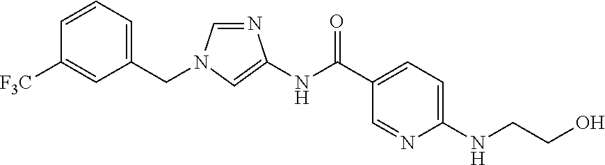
C1(CN2C=NC(NC(C3=CC=C(NCCO)N=C3)=O)=C2)=CC=CC([F3C])=C1
